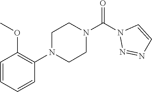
O=C(N1N=NC=C1)N1CCN(C2=C(OC)C=CC=C2)CC1
